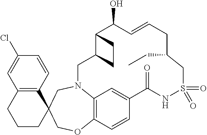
C12=C(C=CC(Cl)=C1)C1(CCC2)COC2=C3N(C1)CC1C(CC1)C(O)C=CCC(CC)CS(=O)(=O)NC(=O)C(=C3)C=C2
